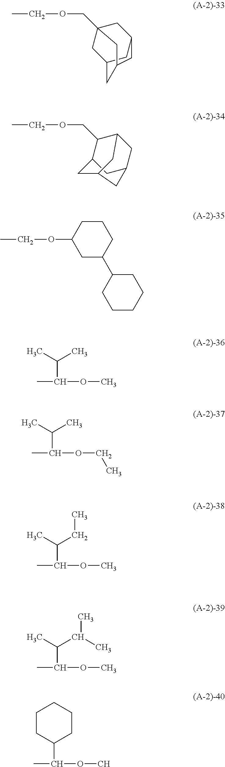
C(OCC12CC3CC(C1)CC(C3)C2)C.C(OCC1C2CC3CC1CC(C3)C2)C.C(OC1CC(C2CCCCC2)CCC1)C.CC(C(C)C)OC.CC(C(C)C)OCC.CC(C(CC)C)OC.CC(C(C(C)C)C)OC.CC(OC)C1CCCCC1
